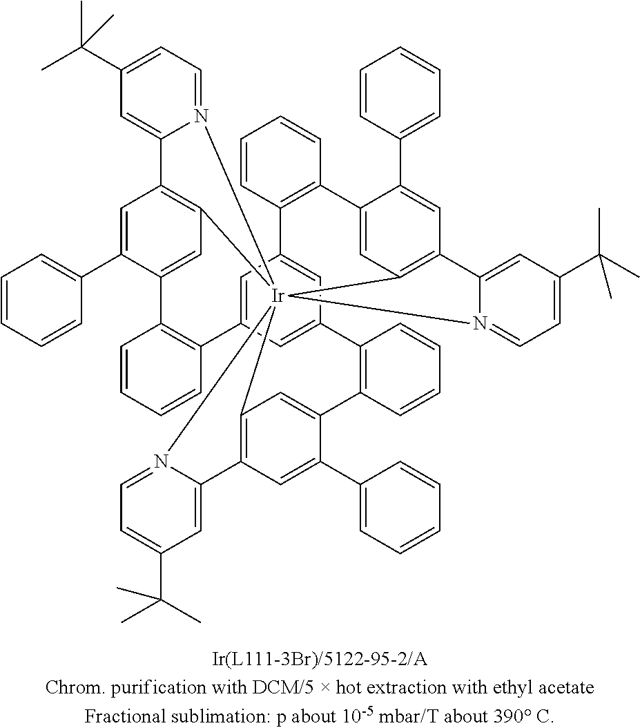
C1=CC2=C(C=C1)C1=CC3=C(C=C1C1=CC=CC=C1)C1=CC(C(C)(C)C)=CC=N1[Ir]3145C3=C(C=C(C6=CC=CC=C6)C(=C3)C3=C(C6=CC(=CC2=C6)C2=C(C=CC=C2)C2=CC1=C(C=C2C1=CC=CC=C1)C1=CC(C(C)(C)C)=CC=N14)C=CC=C3)C1=CC(C(C)(C)C)=CC=N15
